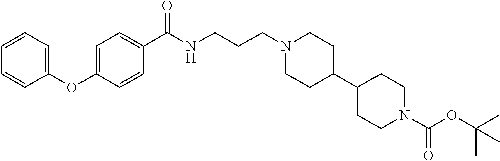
C1(OC2=CC=C(C(NCCCN3CCC(C4CCN(C(OC(C)(C)C)=O)CC4)CC3)=O)C=C2)=CC=CC=C1
